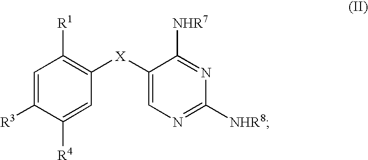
C1=C([R3])C([R4])=CC([X]C2=CN=C([NHR8])N=C2[NHR7])=C1[R1]
